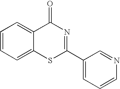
C1=CC=C2C(=C1)C(=O)N=C(C1=CC=CN=C1)S2
